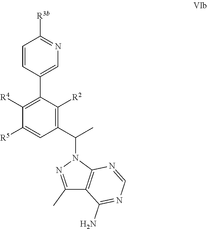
C1([R4])=C(C2=CN=C([R3b])C=C2)C([R2])=C(C(N2N=C(C)C3=C2N=CN=C3N)C)C=C1[R5]
